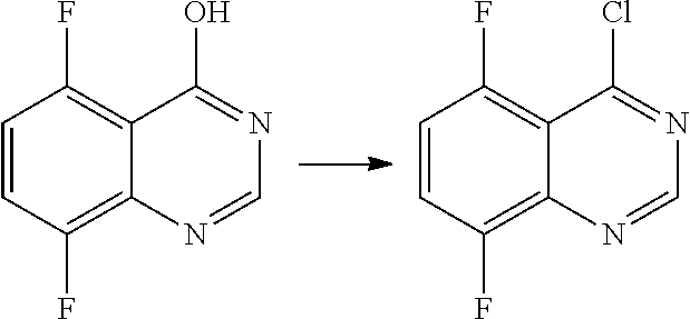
C1=CC(F)=C2C(=C1F)C(O)=NC=N2.C1=CC(F)=C2C(=C1F)C(Cl)=NC=N2
